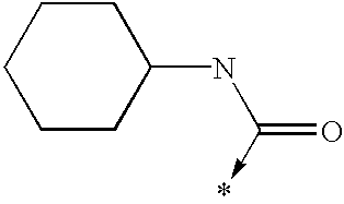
C1CC(NC(=O)->*)CCC1
